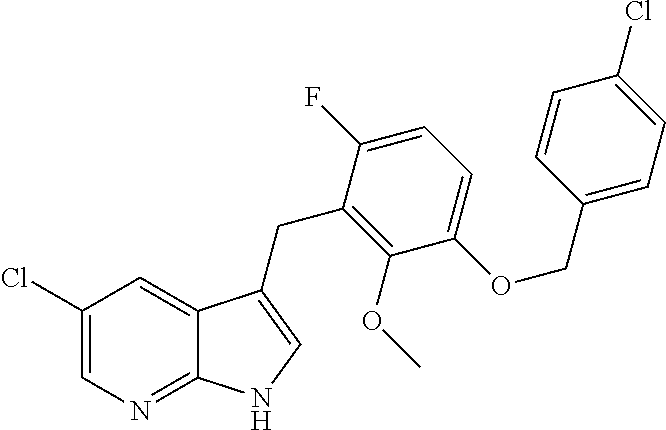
C1(Cl)=CN=C2C(=C1)C(CC1=C(OC)C(OCC3=CC=C(Cl)C=C3)=CC=C1F)=CN2
